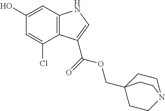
C1(O)=CC2=C(C(Cl)=C1)C(C(=O)OCC13CCN(CC1)CC3)=CN2
